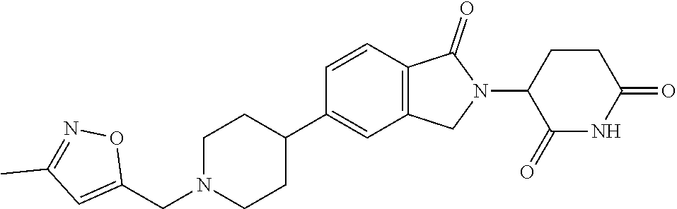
C1=CC2=C(C=C1C1CCN(CC3=CC(C)=NO3)CC1)CN(C1C(=O)NC(=O)CC1)C2=O
